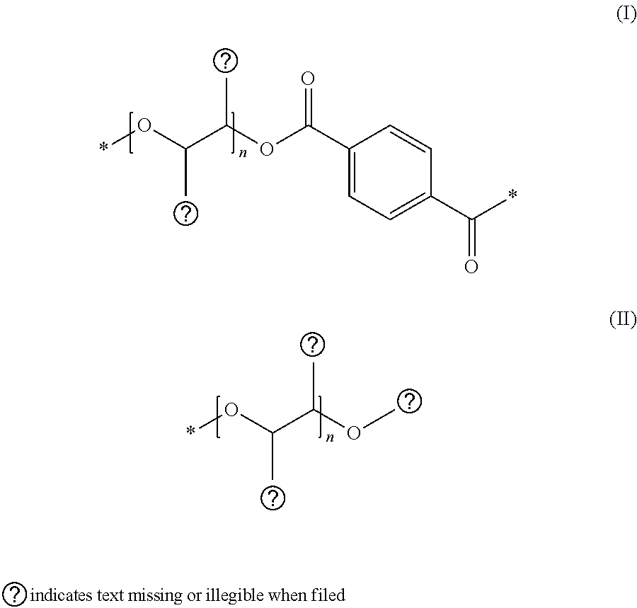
*OC(C(OC(C1=CC=C(C(*)=O)C=C1)=O)C)C.*OC(C(OC)C)C
